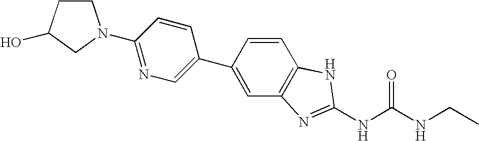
C1(C2=CC3=C(C=C2)NC(NC(NCC)=O)=N3)=CN=C(N2CCC(O)C2)C=C1
